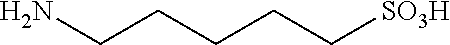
C(CCCC[SO3H])N
